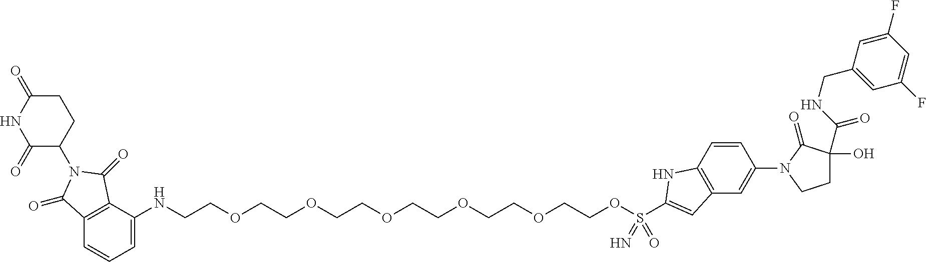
C12=C(C=CC=C1NCCOCCOCCOCCOCCOCCOS(C1=CC3=C(N1)C=CC(N1C(=O)C(O)(C(=O)NCC4=CC(F)=CC(F)=C4)CC1)=C3)(=O)=N)C(=O)N(C1CCC(=O)NC1=O)C2=O
